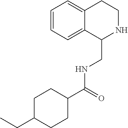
C1=CC=C2C(=C1)CCNC2CNC(C1CCC(CC)CC1)=O
